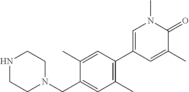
C1(CN2CCNCC2)=CC(C)=C(C2=CN(C)C(=O)C(C)=C2)C=C1C
